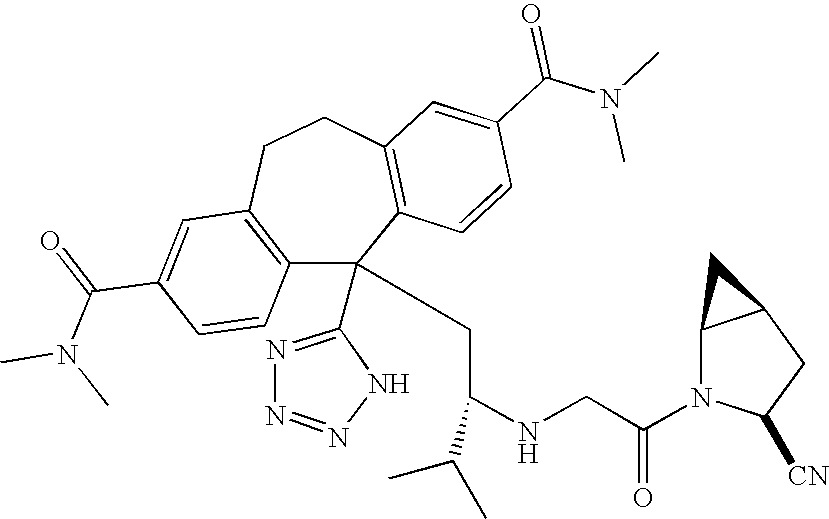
C1(C(=O)N(C)C)=CC2=C(C=C1)C(C1=NN=NN1)(CC(NCC(N1C([CN])CC3C1C3)=O)C(C)C)C1=C(CC2)C=C(C(N(C)C)=O)C=C1
